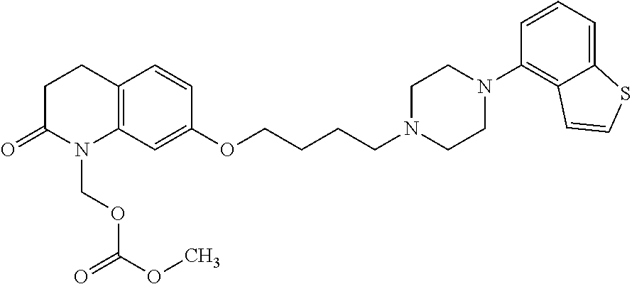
C12=C(CCC(=O)N1COC(OC)=O)C=CC(OCCCCN1CCN(C3=C4C(=CC=C3)SC=C4)CC1)=C2
